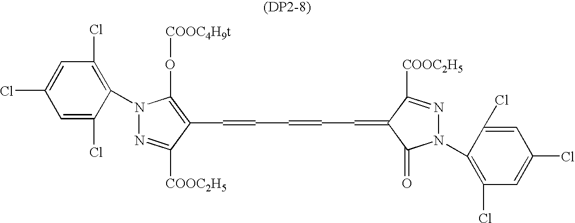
C1=C(Cl)C(N2N=C([COOC2H5])C(C=CC=CC=C3C([COOC2H5])=NN(C4=C(Cl)C=C(Cl)C=C4Cl)C3=O)=C2O[COOC4H9t])=C(Cl)C=C1Cl
